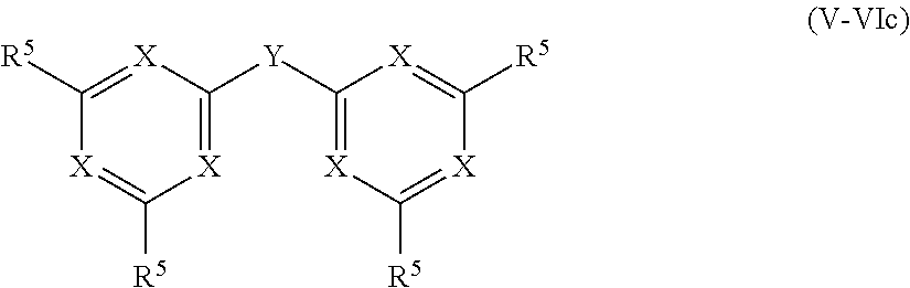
[X]1=C([Y]C2=[X]C([R5])=[X]C([R5])=[X]2)[X]=C([R5])[X]=C1[R5]
